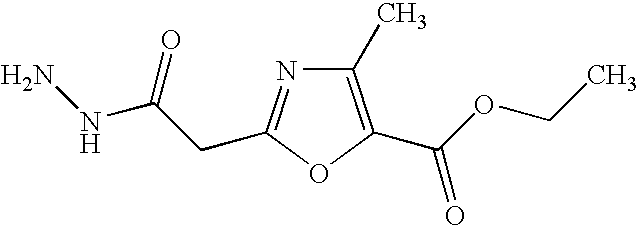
C1(C)=C(C(OCC)=O)OC(CC(NN)=O)=N1
